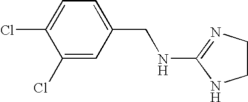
C1=C(Cl)C(Cl)=CC=C1CNC1=NCCN1
